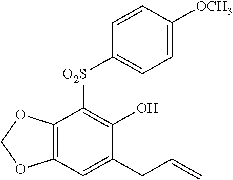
C12=C(OCO1)C([O2S]C1=CC=C([OCH3])C=C1)=C(O)C(CC=C)=C2
